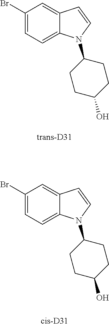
C1(Br)=CC=C2C(=C1)C=CN2C1CCC(O)CC1.C1(Br)=CC=C2C(=C1)C=CN2C1CCC(O)CC1
